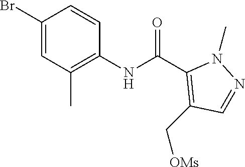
N(C(C1=C(C[OMs])C=NN1C)=O)C1=C(C)C=C(Br)C=C1
